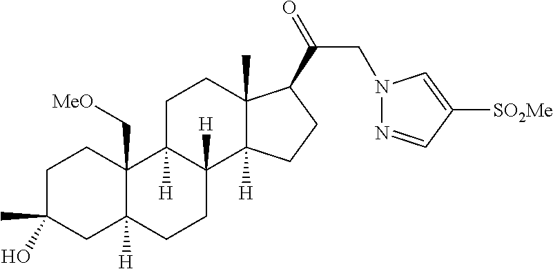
C1C(C)(O)CC2([H])C(C[MeO])(C1)C1([H])C([H])(CC2)C2([H])C(C)(CC1)C(C(=O)CN1N=CC([SO2Me])=C1)CC2
